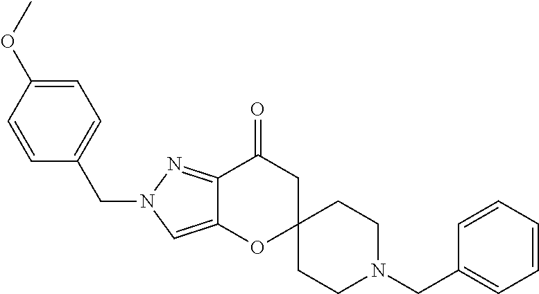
C12=NN(CC3=CC=C(OC)C=C3)C=C1OC1(CC2=O)CCN(CC2=CC=CC=C2)CC1
